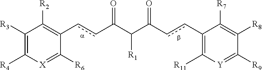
C1(ccC(C(C(ccC2=C([R2])C([R3])=C([R4])[X]=C2[R6])=O)[R1])=O)=C([R11])[Y]=C([R9])C([R8])=C1[R7]
